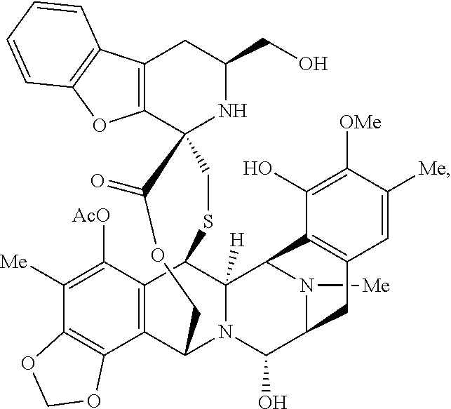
C12=C(OC3=C1C=CC=C3)C1(NC(CO)C2)C(=O)OCC2C3=C(C([AcO])=C([Me])C4=C3OCO4)C(C3([H])N2C(O)C2CC4=C(C3N2[Me])C(O)=C([OMe])C([Me])=C4)SC1
